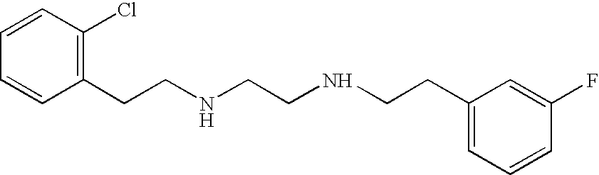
C1=CC(CCNCCNCCC2=CC=CC(F)=C2)=C(Cl)C=C1
